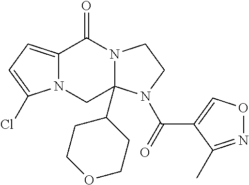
C12=CC=C(Cl)N1CC1(C3CCOCC3)N(C2=O)CCN1C(=O)C1=CON=C1C
